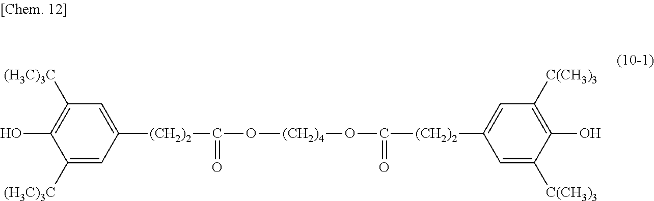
C1([(CH2)2]C(O[(CH2)4]OC([(CH2)2]C2=CC([C(CH3)3])=C(O)C([C(CH3)3])=C2)=O)=O)=CC([(H3C)3C])=C(O)C([(H3C)3C])=C1
